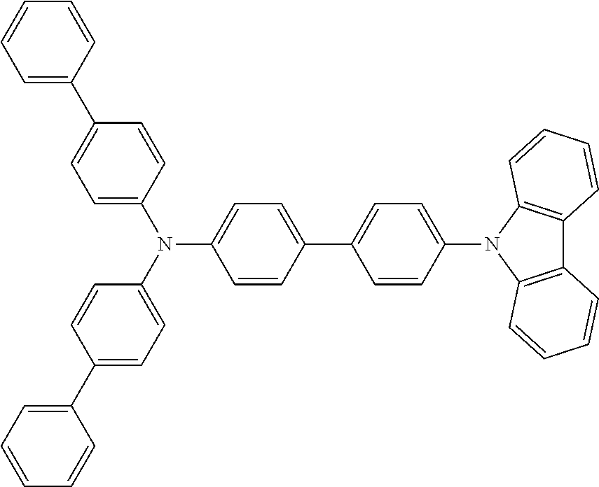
C1=CC(N(C2=CC=C(C3=CC=CC=C3)C=C2)C2=CC=C(C3=CC=C(N4C5=C(C6=C4C=CC=C6)C=CC=C5)C=C3)C=C2)=CC=C1C1=CC=CC=C1
